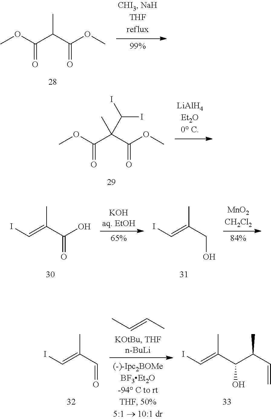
COC(C(C(OC)=O)C)=O.COC(C(C(OC)=O)(C)C(I)I)=O.IC=C(C(O)=O)C.IC=C(CO)C.IC=C(C=O)C.C(C(C(C=C)C)O)(=CI)C.CC=CC
